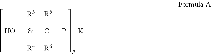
O[Si](C(P[K])([R5])[R6])([R3])[R4]
